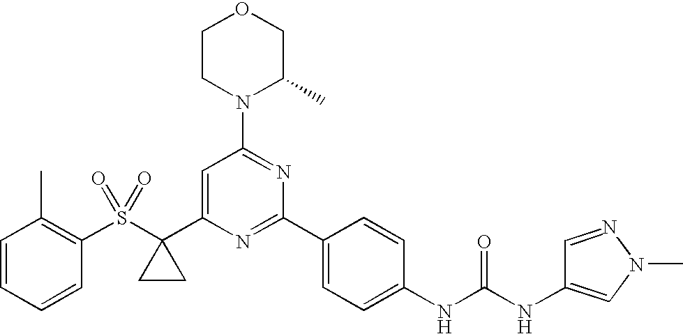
C1(S(=O)(=O)C2(C3=CC(N4C(C)COCC4)=NC(C4=CC=C(NC(NC5=CN(C)N=C5)=O)C=C4)=N3)CC2)=C(C)C=CC=C1
